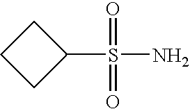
C1C(S(=O)(=O)N)CC1
